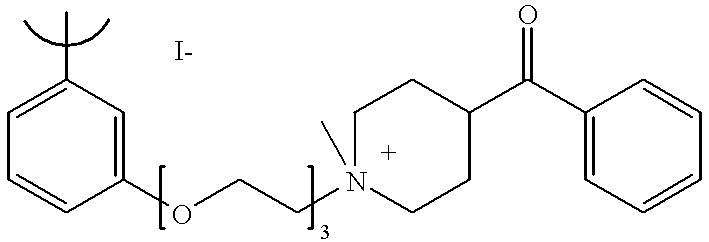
C1=C(C)C=C(OCCN2(C)CCC(C(C3=CC=CC=C3)=O)CC2)C=C1
